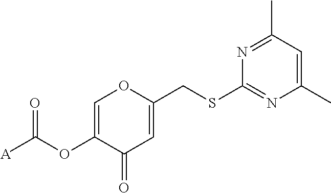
C1(C)=CC(C)=NC(SCC2=CC(=O)C(OC([A])=O)=CO2)=N1
